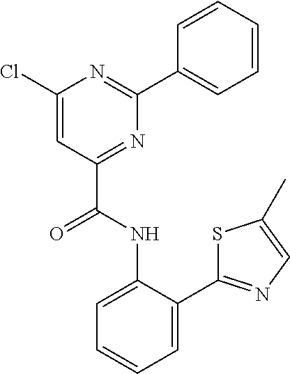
C1=C(NC(C2=NC(C3=CC=CC=C3)=NC(Cl)=C2)=O)C(C2=NC=C(C)S2)=CC=C1
